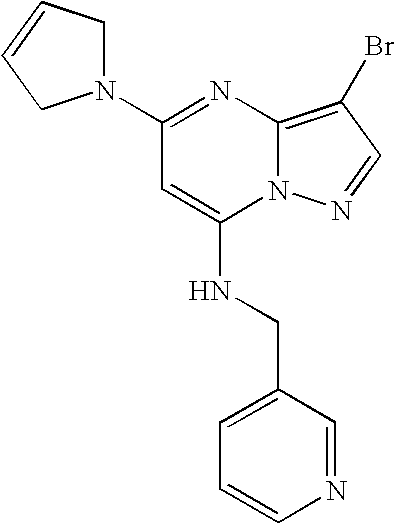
C1(N2CC=CC2)=NC2=C(Br)C=NN2C(NCC2=CC=CN=C2)=C1
